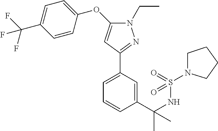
N1(CC)C(OC2=CC=C(C(F)(F)F)C=C2)=CC(C2=CC=CC(C(NS(N3CCCC3)(=O)=O)(C)C)=C2)=N1
